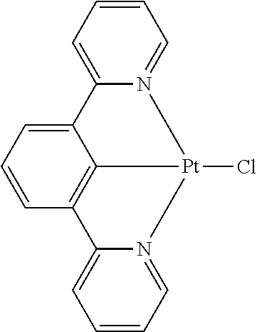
C12=CC=CC3=C1[Pt](Cl)(N1=CC=CC=C31)N1=CC=CC=C21
